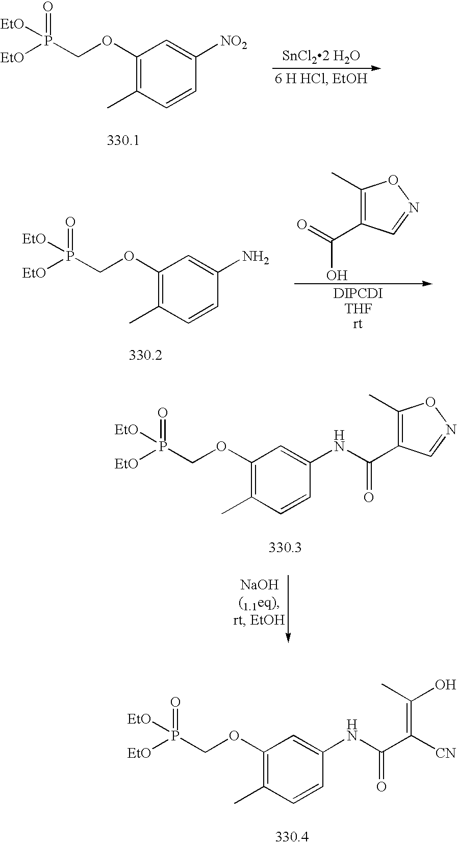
C1(OCP(=O)([EtO])[EtO])=C(C)C=CC([NO2])=C1.[SnCl22 H2O].C1(OCP(=O)([EtO])[EtO])=C(C)C=CC(N)=C1.C1(C)=C(C(=O)O)C=NO1.C1(OCP(=O)([EtO])[EtO])=C(C)C=CC(NC(=O)C2=C(C)ON=C2)=C1.C1(OCP(=O)([EtO])[EtO])=C(C)C=CC(NC(=O)C(=C(C)O)[CN])=C1
